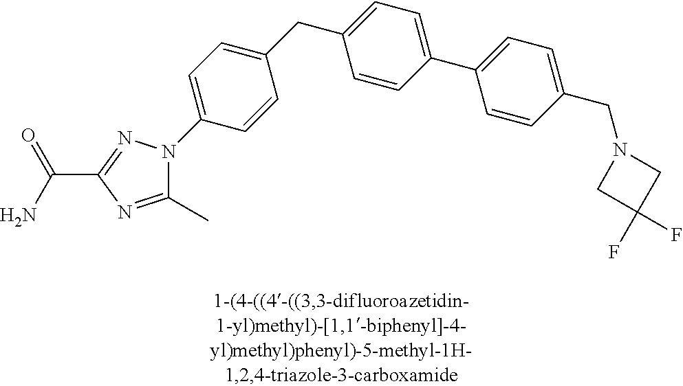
C1(CC2=CC=C(C3=CC=C(CN4CC(F)(F)C4)C=C3)C=C2)=CC=C(N2C(C)=NC(C(N)=O)=N2)C=C1
